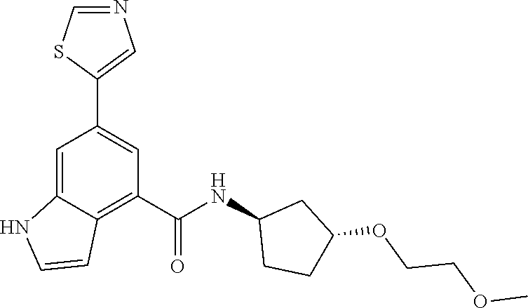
N1=CSC(C2=CC(C(NC3CCC(OCCOC)C3)=O)=C3C(=C2)NC=C3)=C1
